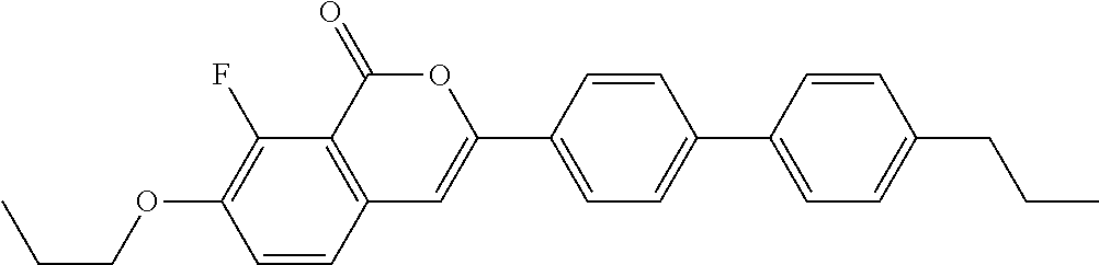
C12=C(C(=O)OC(C3=CC=C(C4=CC=C(CCC)C=C4)C=C3)=C1)C(F)=C(OCCC)C=C2
